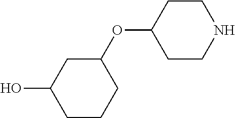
C1(OC2CC(O)CCC2)CCNCC1
